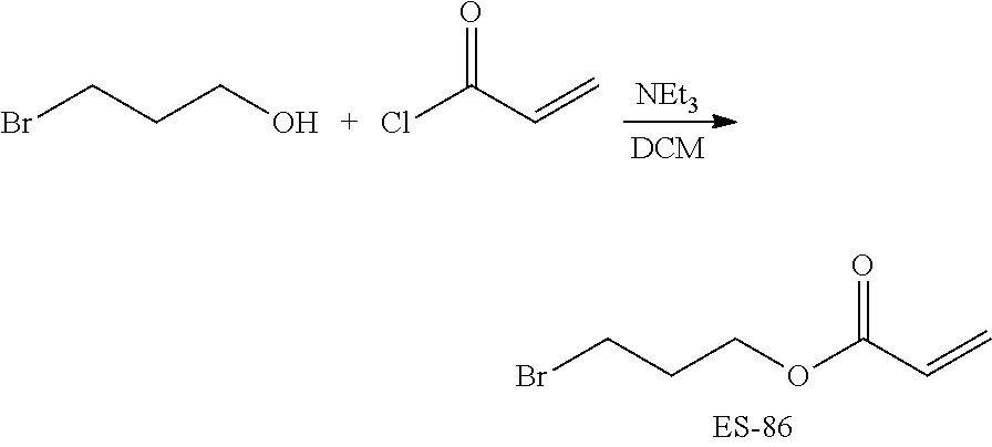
BrCCCO.ClC(C=C)=O.[NEt3].BrCCCOC(C=C)=O
